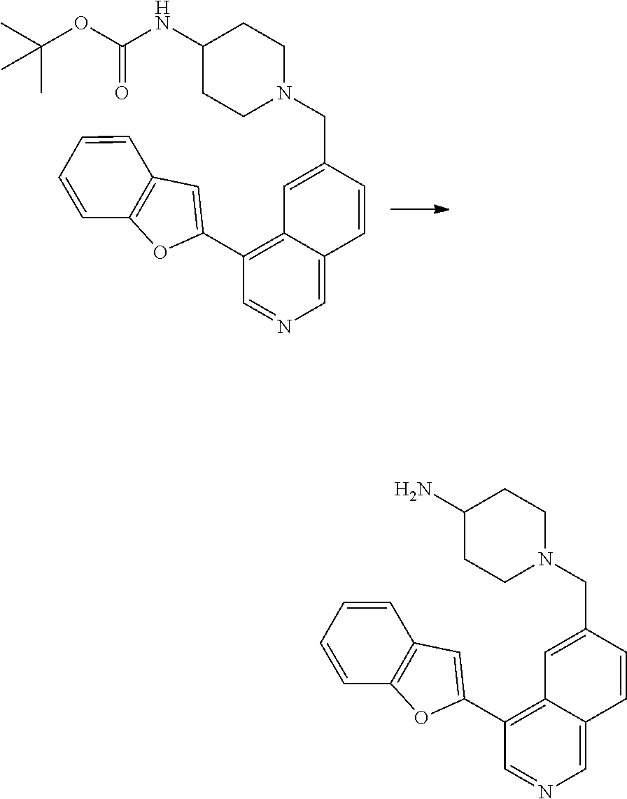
C1(C2=CC3=C(O2)C=CC=C3)=C2C(=CN=C1)C=CC(CN1CCC(NC(OC(C)(C)C)=O)CC1)=C2.C1(C2=CC3=C(O2)C=CC=C3)=C2C(=CN=C1)C=CC(CN1CCC(N)CC1)=C2
